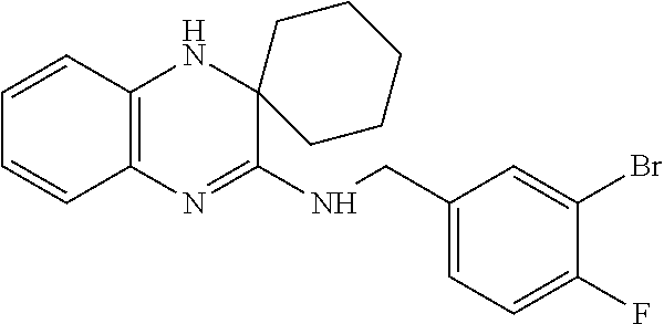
C1=CC2=C(C=C1)N=C(NCC1=CC=C(F)C(Br)=C1)C1(N2)CCCCC1
